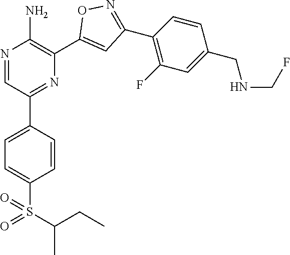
N1=CC(C2=CC=C(S(=O)(C(C)CC)=O)C=C2)=NC(C2=CC(C3=C(F)C=C(CNCF)C=C3)=NO2)=C1N
